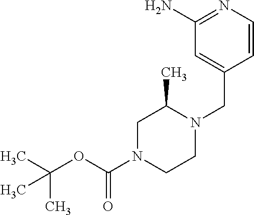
C1N(C(OC(C)(C)C)=O)CCN(CC2=CC(N)=NC=C2)C1C
